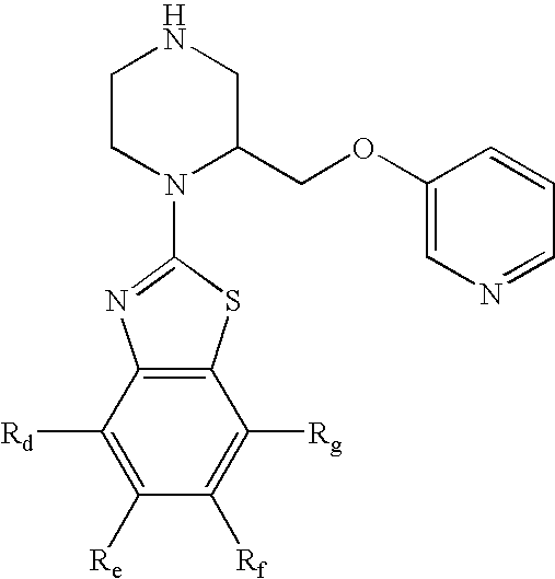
C1CN(C2=NC3=C(C([Rg])=C([Rf])C([Re])=C3[Rd])S2)C(COC2=CN=CC=C2)CN1
